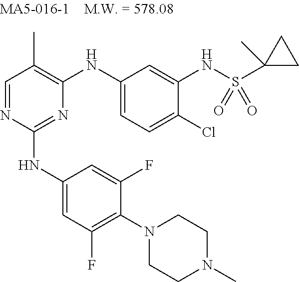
N1=C(NC2=CC(F)=C(N3CCN(C)CC3)C(F)=C2)N=CC(C)=C1NC1=CC=C(Cl)C(NS(C2(C)CC2)(=O)=O)=C1
